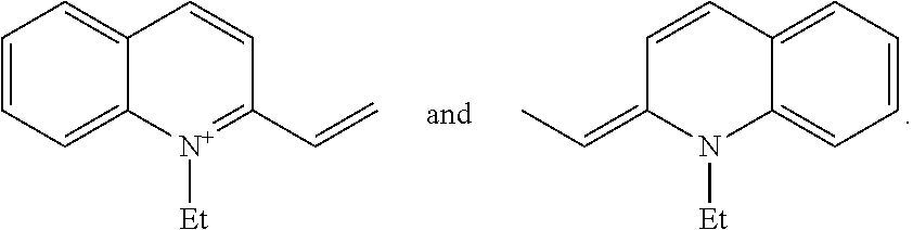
C1=CC=C2C(=C1)C=CC(=CC)N2[Et].C1=CC=C2C(=C1)C=CC(C=C)=[N+]2[Et]
